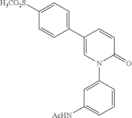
C1(C2=CC=C([H3CO2S])C=C2)=CN(C2=CC([AcHN])=CC=C2)C(=O)C=C1
